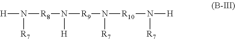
[H]N([R8]N([R9]N([R7])[R10]N([R7])[H])[H])[R7]
